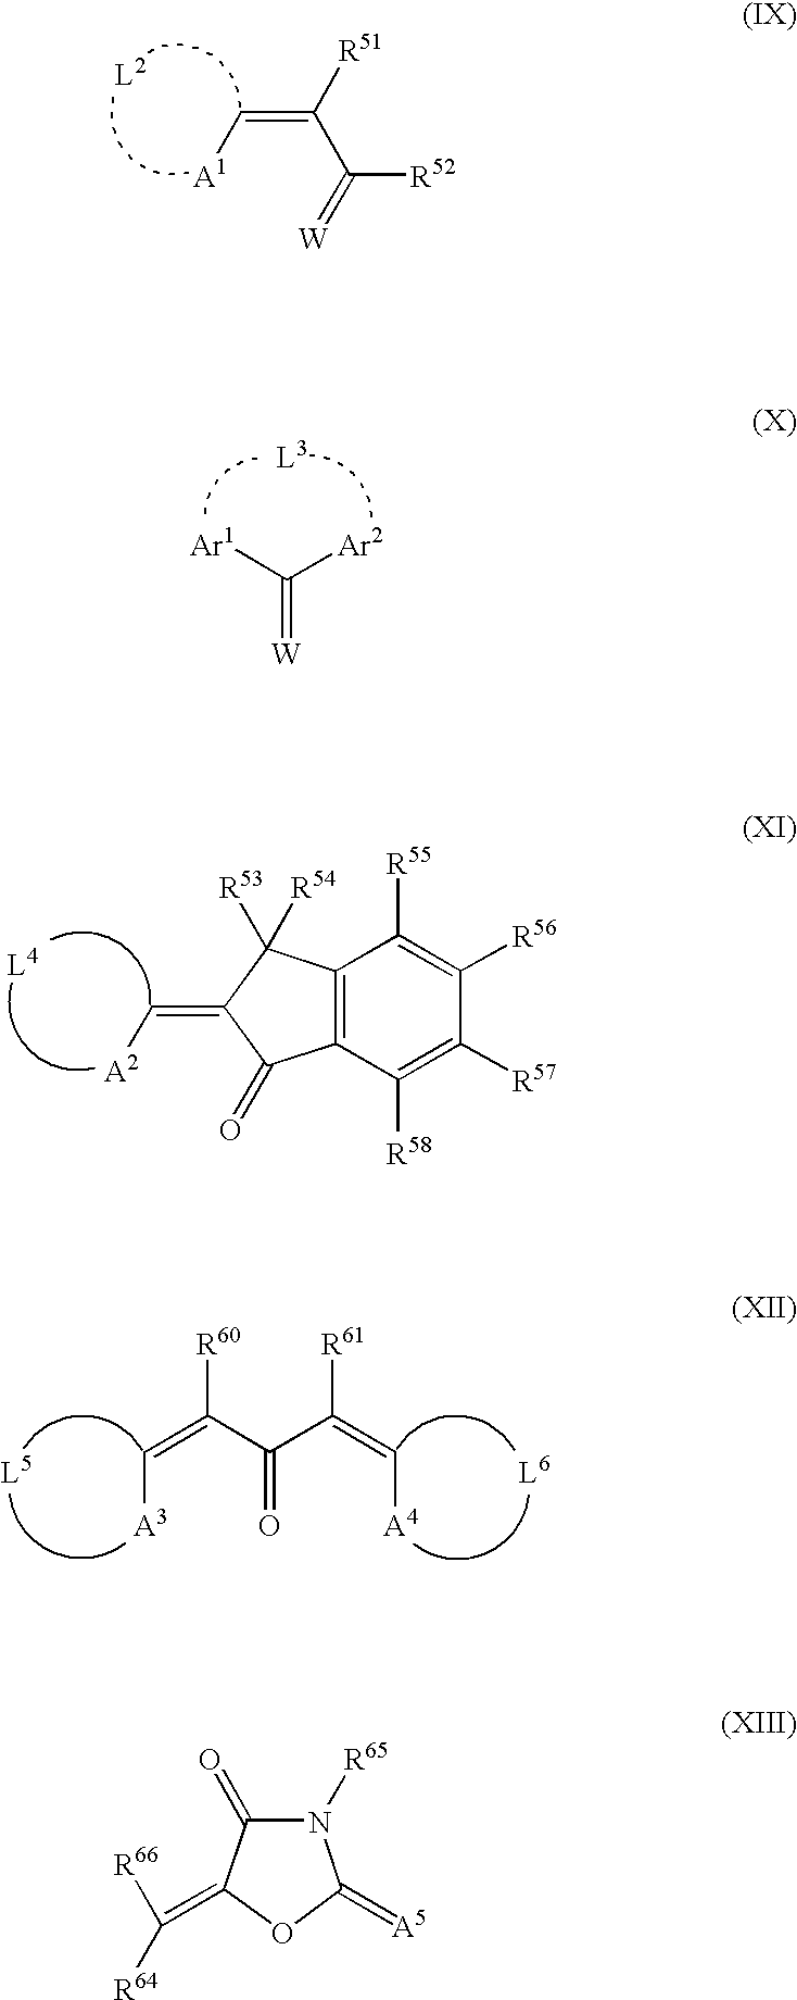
[W]=C(C(=C[A1])[R51])[R52].[L2].[Ar1]C([Ar2])=[W].[L3].C12=C(C([R58])=C([R57])C([R56])=C1[R55])C(=O)C(=C[A2])C2([R53])[R54].[L4].C(=C(C(C(=C[A4])[R61])=O)[R60])[A3].N1([R65])C(=O)C(=C([R66])[R64])OC1=[A5]
